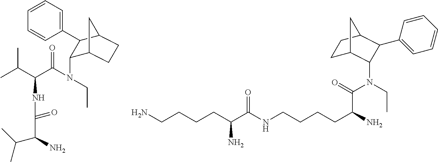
C1(N(CC)C(C(C(C)C)NC(=O)C(N)C(C)C)=O)C2CCC(C1C1=CC=CC=C1)C2.C1C2C(N(C(C(CCCCNC(C(CCCCN)N)=O)N)=O)CC)C(C3=CC=CC=C3)C(C1)C2
